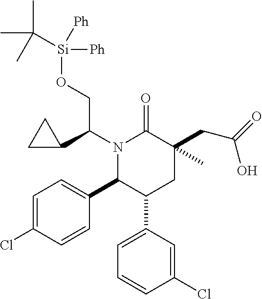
C1=C(Cl)C=CC(C2C(C3=CC=CC(Cl)=C3)CC(CC(O)=O)(C)C(=O)N2C(CO[Si](C(C)(C)C)([Ph])[Ph])C2CC2)=C1
